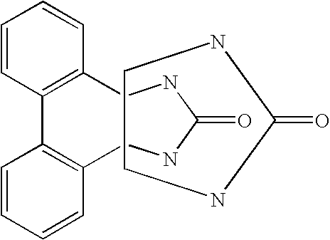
C1=CC2=C(C=C1)CNC(=O)NCC1=C2C=CC=C1.C1CNC(=O)N1
